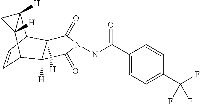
C1=CC2C3([H])C([H])(C1C1([H])C2([H])C1)C(=O)N(NC(C1=CC=C(C(F)(F)F)C=C1)=O)C3=O
